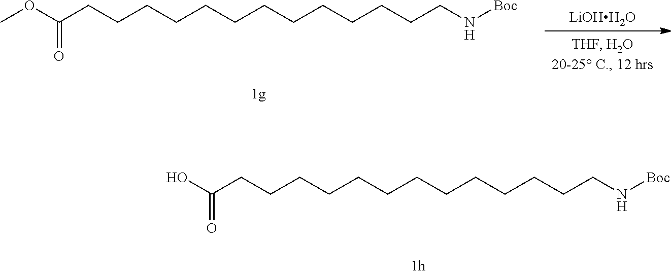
C(CCCCCCCCCN[Boc])CCCC(O)=O.[LiOHH2O].C(CCCCCCCCCN[Boc])CCCC(OC)=O
